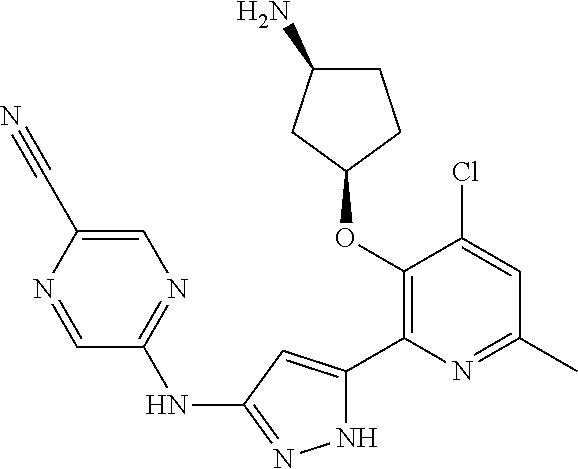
C1(OC2=C(C3=CC(NC4=NC=C(C#N)N=C4)=NN3)N=C(C)C=C2Cl)CCC(N)C1
